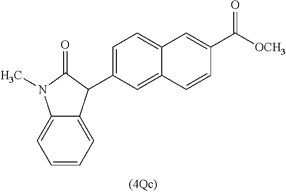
C1=CC=C2C(=C1)N(C)C(=O)C2C1=CC=C2C(=C1)C=CC(C([OCH3])=O)=C2
